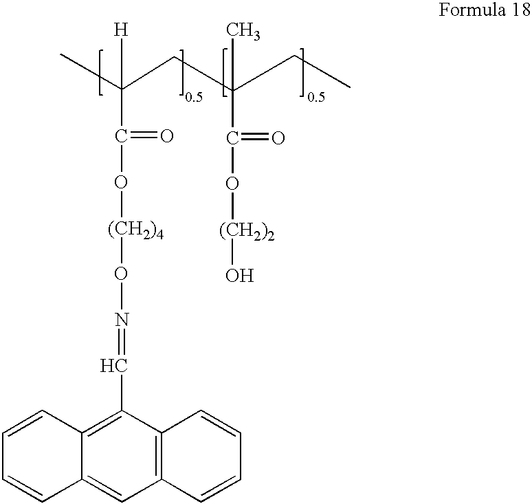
CC(CC(CC)(C(=O)O[(CH2)2]O)C)(C(=O)O[(CH2)4]ON=CC1=C2C(=CC3=C1C=CC=C3)C=CC=C2)[H]
